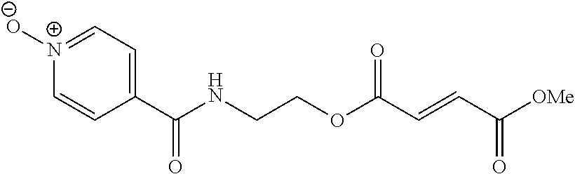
[OMe]C(C=CC(OCCNC(C1=CC=[N+]([O-])C=C1)=O)=O)=O
